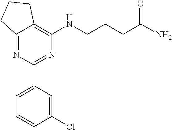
C12=NC(C3=CC=CC(Cl)=C3)=NC(NCCCC(N)=O)=C1CCC2
